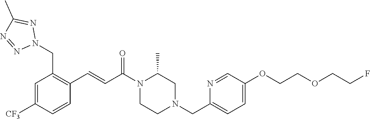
C1=C([CF3])C=CC(C=CC(N2CCN(CC3=CC=C(OCCOCCF)C=N3)CC2C)=O)=C1CN1N=C(C)N=N1
